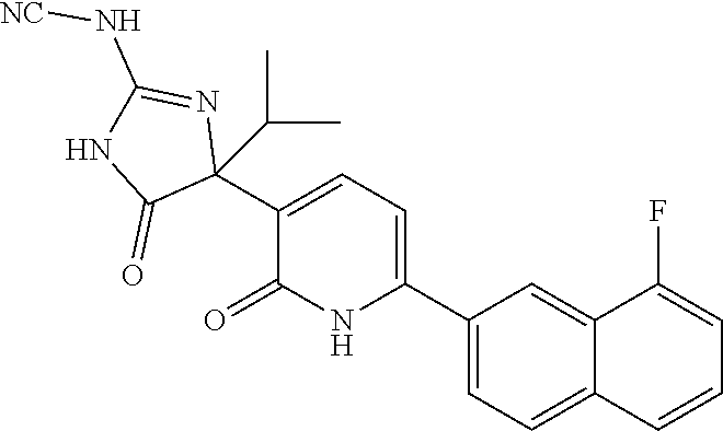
C1(C2=CC=C(C3(C(C)C)N=C(N[NC])NC3=O)C(=O)N2)=CC=C2C(=C1)C(F)=CC=C2
